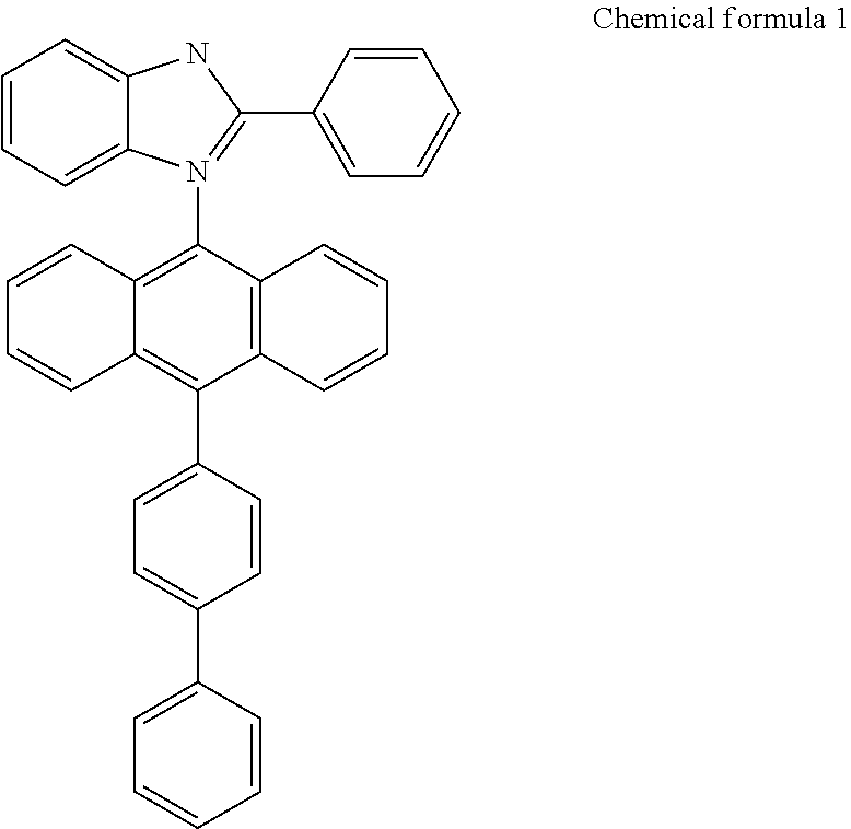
C1=CC=C2C(=C1)NC(C1=CC=CC=C1)=N2C1=C2C(=C(C3=CC=C(C4=CC=CC=C4)C=C3)C3=C1C=CC=C3)C=CC=C2
